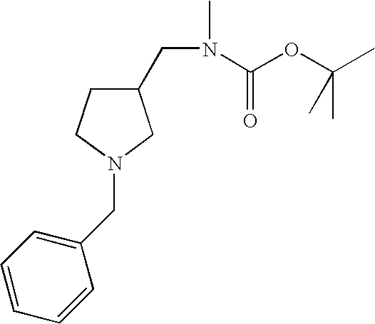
C1(CN(C(OC(C)(C)C)=O)C)CCN(CC2=CC=CC=C2)C1
